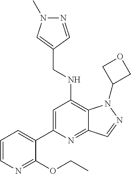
C1=CN=C(OCC)C(C2=CC(NCC3=CN(C)N=C3)=C3C(=N2)C=NN3C2COC2)=C1
